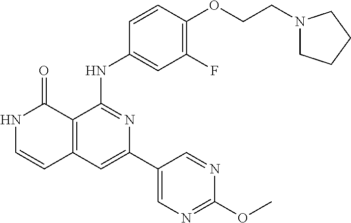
C1=CC(NC2=NC(C3=CN=C(OC)N=C3)=CC3=C2C(=O)NC=C3)=CC(F)=C1OCCN1CCCC1
